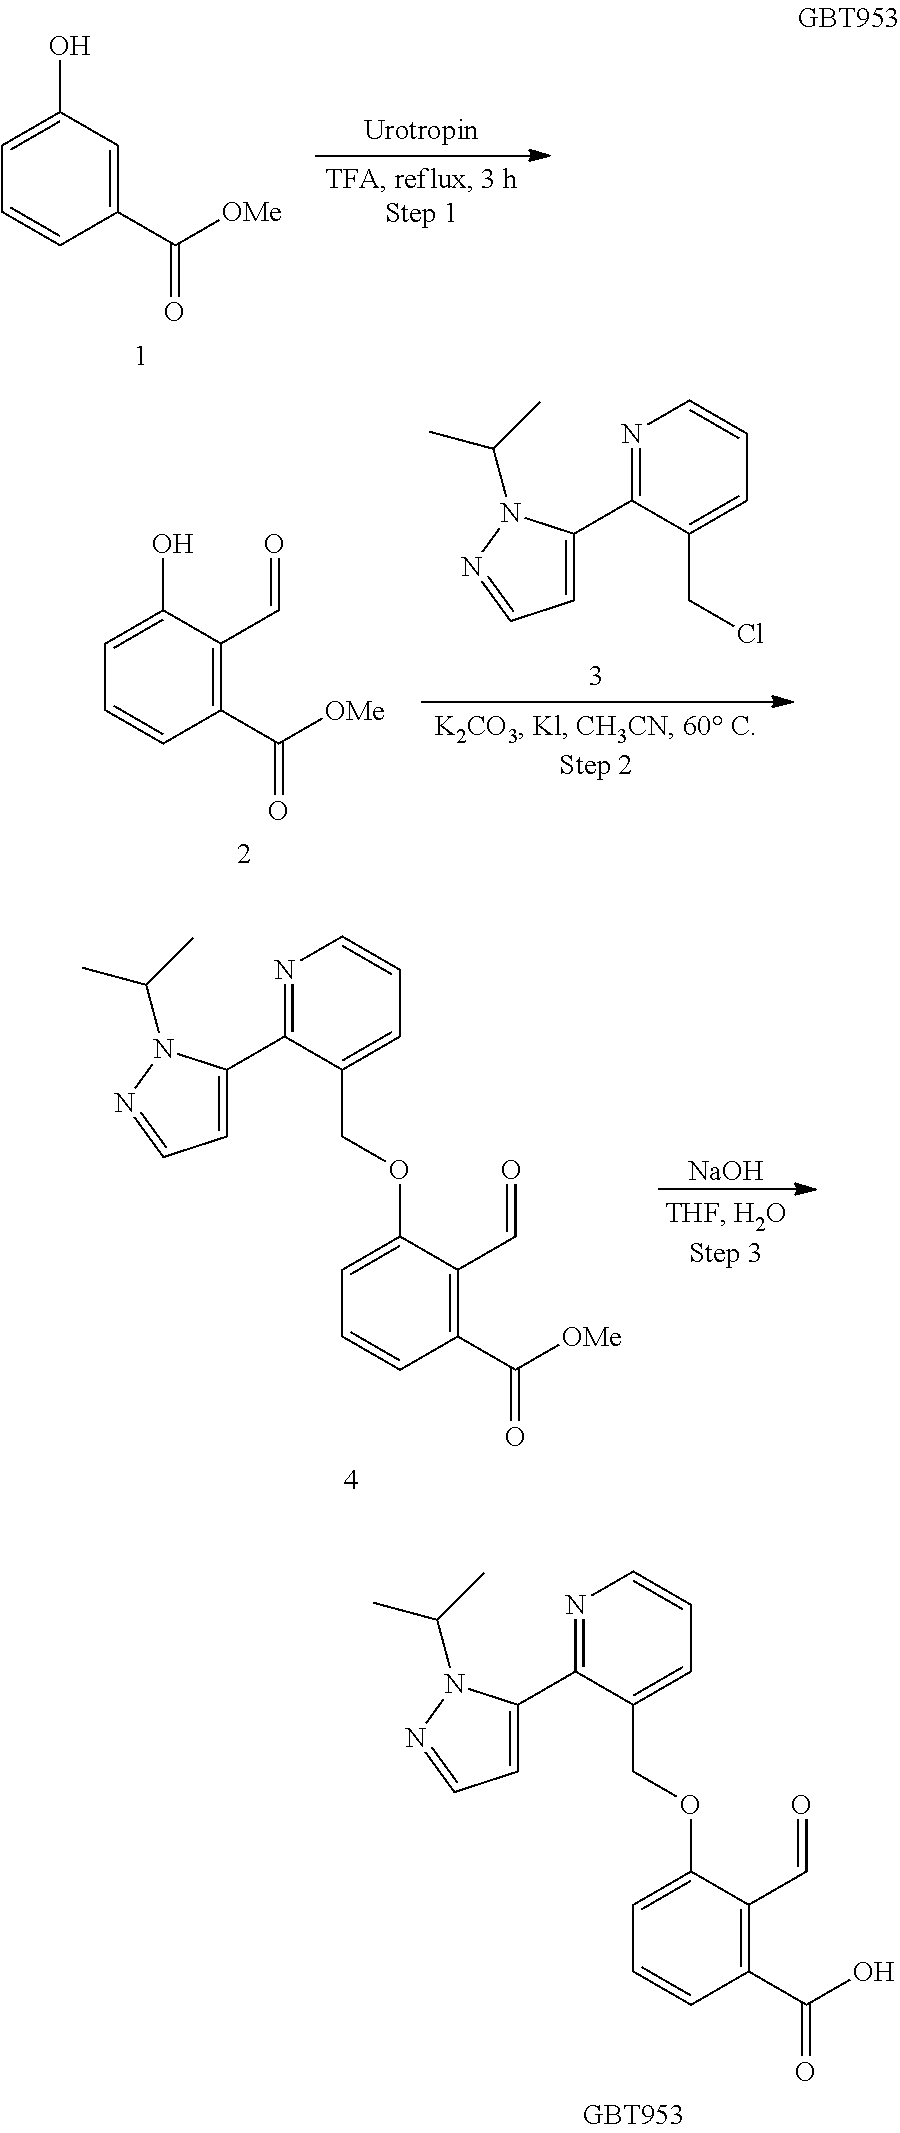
C1(OCC2=CC=CN=C2C2=CC=NN2C(C)C)=CC=CC(C(O)=O)=C1C=O.C1(O)=CC=CC(C([OMe])=O)=C1.C1(O)=CC=CC(C([OMe])=O)=C1C=O.N1=C(C2=CC=NN2C(C)C)C(CCl)=CC=C1.C1(OCC2=CC=CN=C2C2=CC=NN2C(C)C)=CC=CC(C([OMe])=O)=C1C=O.[NaOH]
